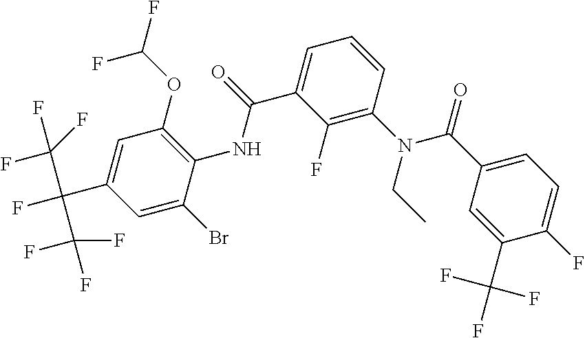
C1(C(F)(F)F)=CC(C(=O)N(C2=C(F)C(C(=O)NC3=C(OC(F)F)C=C(C(C(F)(F)F)(C(F)(F)F)F)C=C3Br)=CC=C2)CC)=CC=C1F
